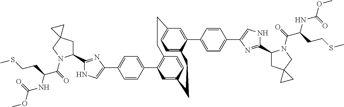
C1(C2=CC=C(C3=CNC(C4CC5(CN4C(C(NC(OC)=O)CCSC)=O)CC5)=N3)C=C2)=C2C=CC(=C1)CCC1=CC=C(C=C1C1=CC=C(C3=CNC(C4CC5(CN4C(C(NC(OC)=O)CCSC)=O)CC5)=N3)C=C1)CC2
